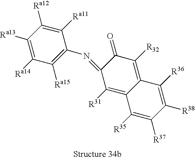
C1([Ra11])=C([Ra12])C([Ra13])=C([Ra14])C([Ra15])=C1N=C1C([R31])=C2C(=C([R32])C1=O)C([R36])=C([R38])C([R37])=C2[R35]
